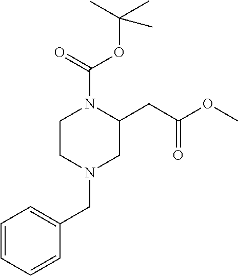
C1=CC=CC(CN2CC(CC(OC)=O)N(C(=O)OC(C)(C)C)CC2)=C1
